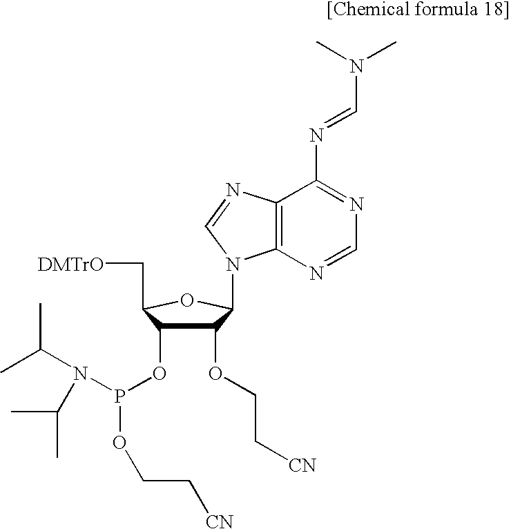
C1(OCC[CN])C(OP(N(C(C)C)C(C)C)OCC[CN])C(C[DMTrO])OC1N1C2=C(N=C1)C(N=CN(C)C)=NC=N2
